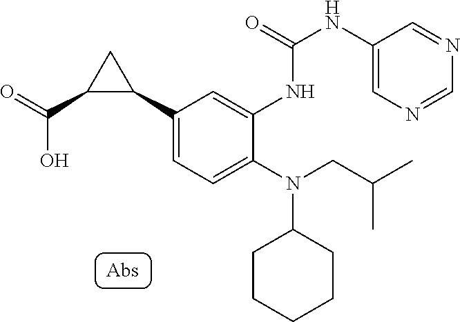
C1(C2CC2C(O)=O)=CC=C(N(CC(C)C)C2CCCCC2)C(NC(NC2=CN=CN=C2)=O)=C1
